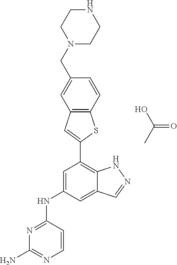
C1=C(NC2=NC(N)=NC=C2)C=C2C(=C1C1=CC3=C(S1)C=CC(CN1CCNCC1)=C3)NN=C2.OC(C)=O
